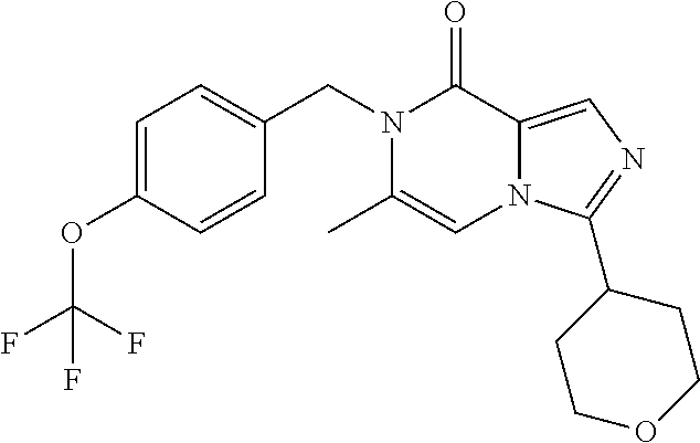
C1=C(OC(F)(F)F)C=CC(CN2C(C)=CN3C(=CN=C3C3CCOCC3)C2=O)=C1
